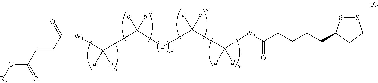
[R3]OC(C=CC([W1]C(C([L]C(C([W2]C(CCCCC1SSCC1)=O)([d])[d])(c)c)(b)b)([a])[a])=O)=O
